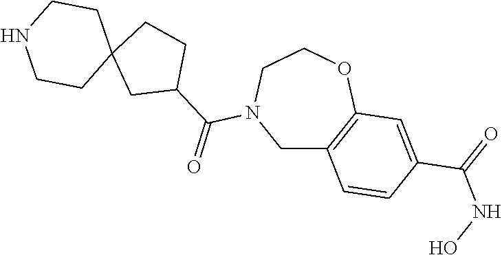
C1C2=C(OCCN1C(C1CCC3(C1)CCNCC3)=O)C=C(C(=O)NO)C=C2
